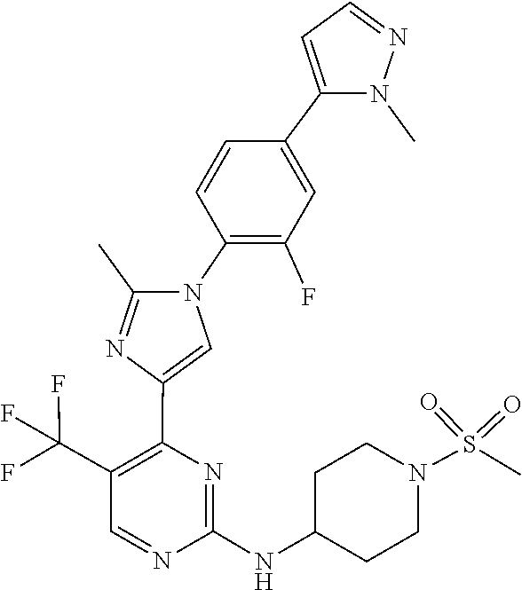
C1C(NC2=NC(C3=CN(C4=C(F)C=C(C5=CC=NN5C)C=C4)C(C)=N3)=C(C(F)(F)F)C=N2)CCN(S(=O)(=O)C)C1
